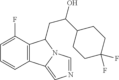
C12=C(C(F)=CC=C1)C(CC(C1CCC(F)(F)CC1)O)N1C2=CN=C1
